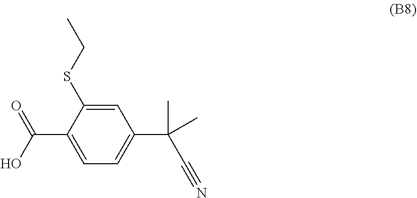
C1=C(SCC)C(C(=O)O)=CC=C1C(C#N)(C)C
